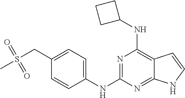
C1=C(CS(C)(=O)=O)C=CC(NC2=NC(NC3CCC3)=C3C(=N2)NC=C3)=C1
